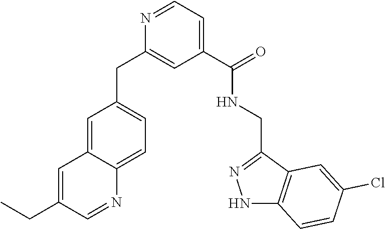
C1=C(CC)C=NC2=CC=C(CC3=CC(C(=O)NCC4=NNC5=C4C=C(Cl)C=C5)=CC=N3)C=C12
